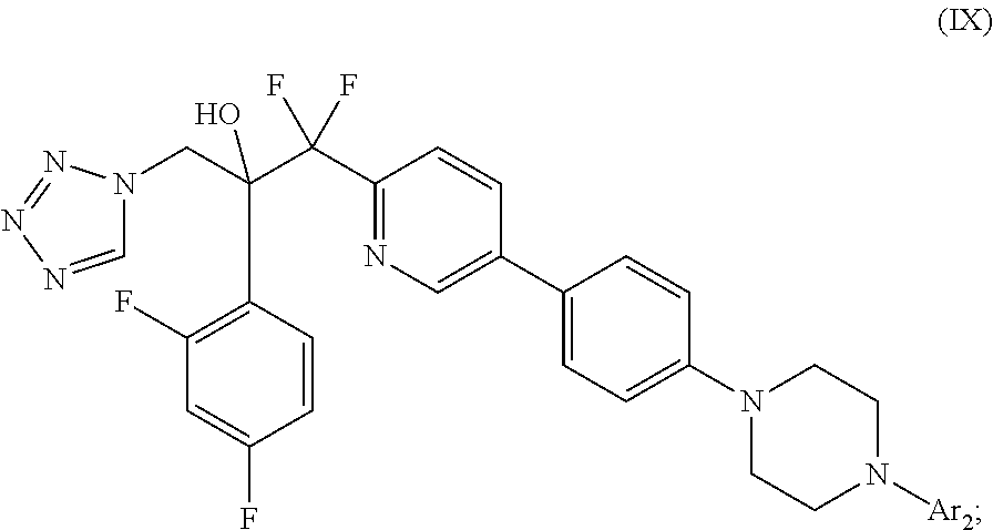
C1=NN=NN1CC(C(C1=NC=C(C2=CC=C(N3CCN([Ar2])CC3)C=C2)C=C1)(F)F)(O)C1=C(F)C=C(F)C=C1
